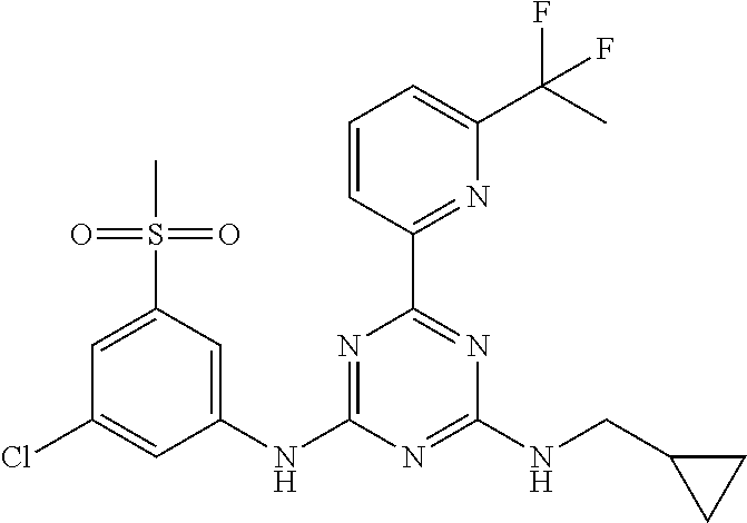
C1(NC2=CC(S(C)(=O)=O)=CC(Cl)=C2)=NC(C2=NC(C(C)(F)F)=CC=C2)=NC(NCC2CC2)=N1
